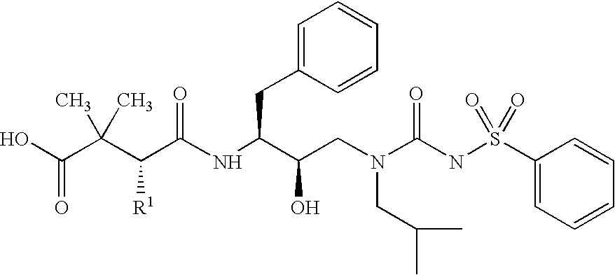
OC(C(C(C(NC(CC1=CC=CC=C1)C(CN(C(NS(C1=CC=CC=C1)(=O)=O)=O)CC(C)C)O)=O)[R1])(C)C)=O
